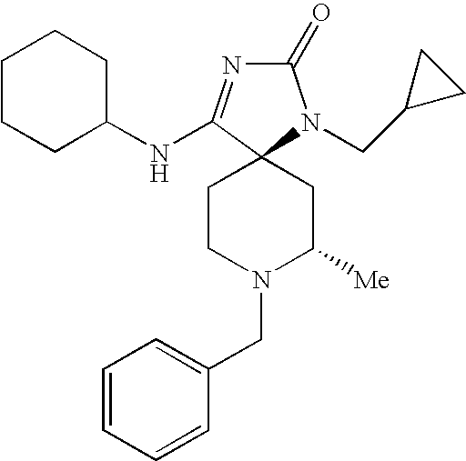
C1CN(CC2=CC=CC=C2)C([Me])CC12C(NC1CCCCC1)=NC(=O)N2CC1CC1
